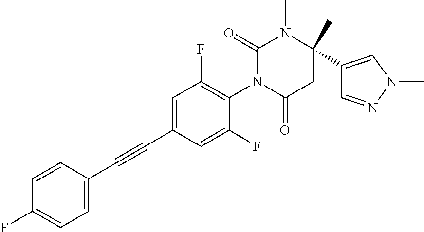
C1=CC(C#CC2=CC(F)=C(N3C(=O)CC(C4=CN(C)N=C4)(C)N(C)C3=O)C(F)=C2)=CC=C1F
